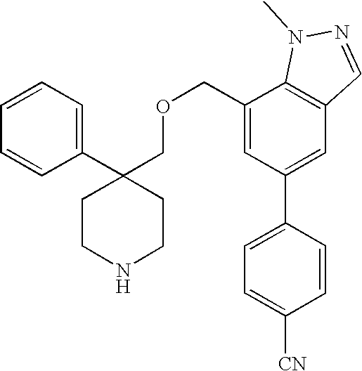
C1=CC=C(C2(COCC3=CC(C4=CC=C([CN])C=C4)=CC4=C3N(C)N=C4)CCNCC2)C=C1
